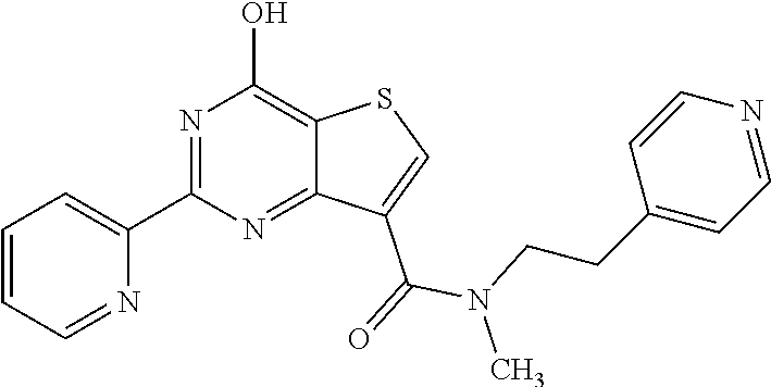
N1=C(C2=CC=CC=N2)N=C2C(=C1O)SC=C2C(=O)N(CCC1=CC=NC=C1)C
